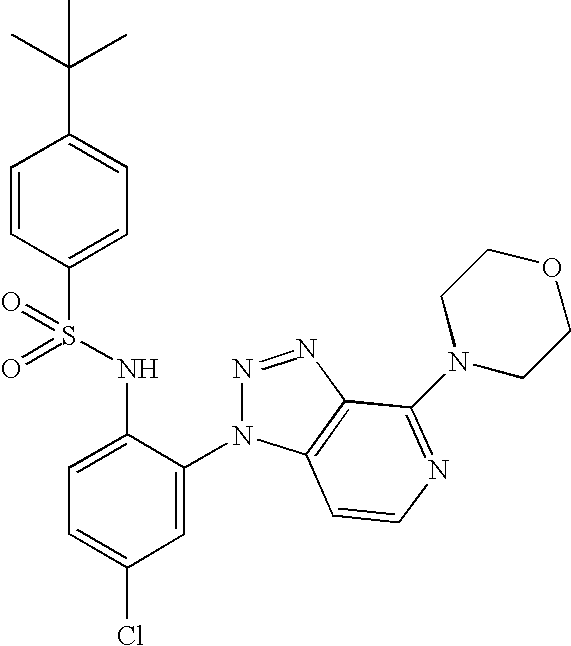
C1=CC(S(NC2=CC=C(Cl)C=C2N2N=NC3=C2C=CN=C3N2CCOCC2)(=O)=O)=CC=C1C(C)(C)C
